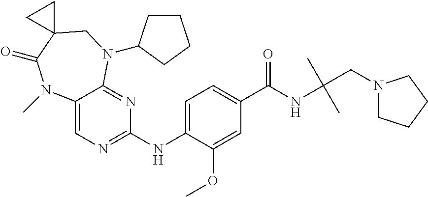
C12=CN=C(NC3=CC=C(C(NC(C)(C)CN4CCCC4)=O)C=C3OC)N=C1N(C1CCCC1)CC1(C(=O)N2C)CC1
